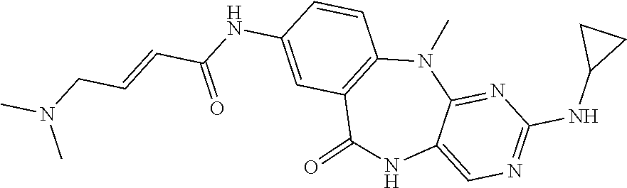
N1=C(NC2CC2)N=C2C(=C1)NC(=O)C1=C(N2C)C=CC(NC(C=CCN(C)C)=O)=C1
